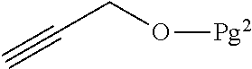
C#CCO[Pg2]
